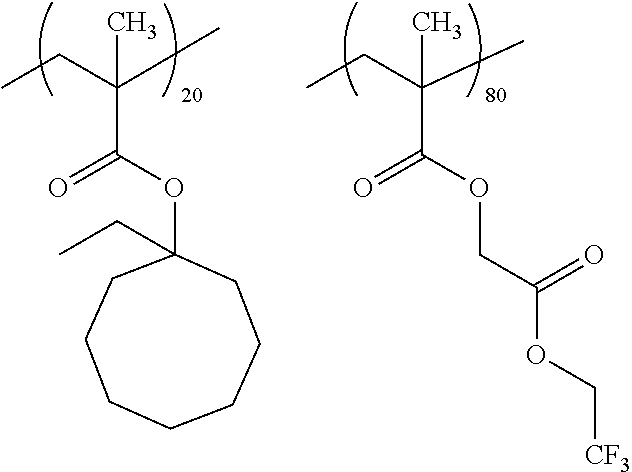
O(C(C(CC)(C)C)=O)C1(CC)CCCCCCC1.O(C(C(CC)(C)C)=O)CC(=O)OC[CF3]
